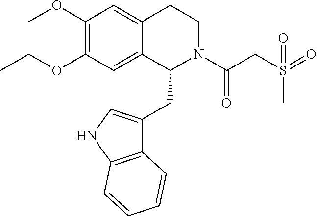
C12=CC(OC)=C(OCC)C=C1C(CC1=CNC3=C1C=CC=C3)N(C(CS(=O)(C)=O)=O)CC2
